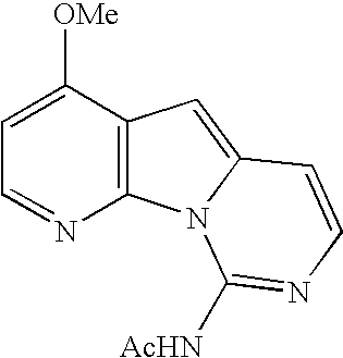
C1=C([OMe])C2=C(N=C1)N1C(=C2)C=CN=C1[AcHN]
